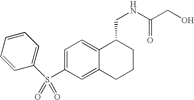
S(C1=CC=C2C(=C1)CCCC2CNC(=O)CO)(=O)(=O)C1=CC=CC=C1
